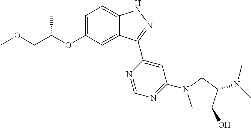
C1=C(OC(COC)C)C=C2C(=C1)NN=C2C1=CC(N2CC(O)C(N(C)C)C2)=NC=N1
